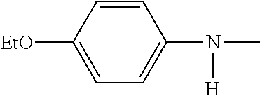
C1=CC([EtO])=CC=C1N(C)[H]
